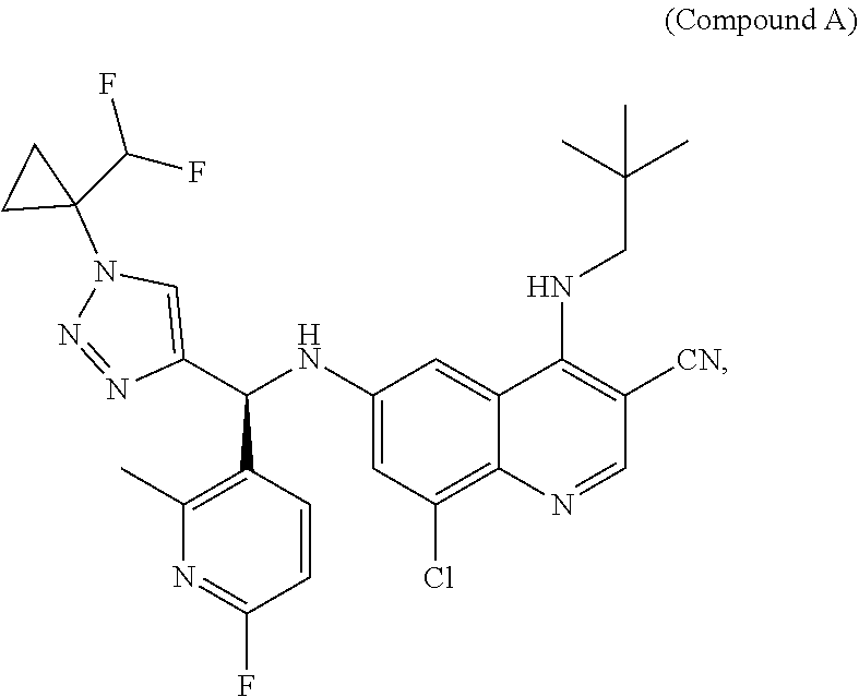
N1=NC(C(C2=C(C)N=C(F)C=C2)NC2=CC(Cl)=C3N=CC([CN])=C(NCC(C)(C)C)C3=C2)=CN1C1(C(F)F)CC1
